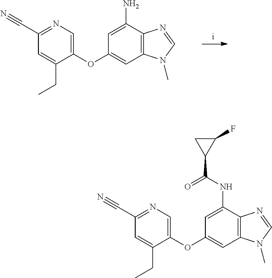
C1(C#N)=NC=C(OC2=CC3=C(C(N)=C2)N=CN3C)C(CC)=C1.C1(C#N)=NC=C(OC2=CC3=C(C(NC(=O)C4C(F)C4)=C2)N=CN3C)C(CC)=C1
